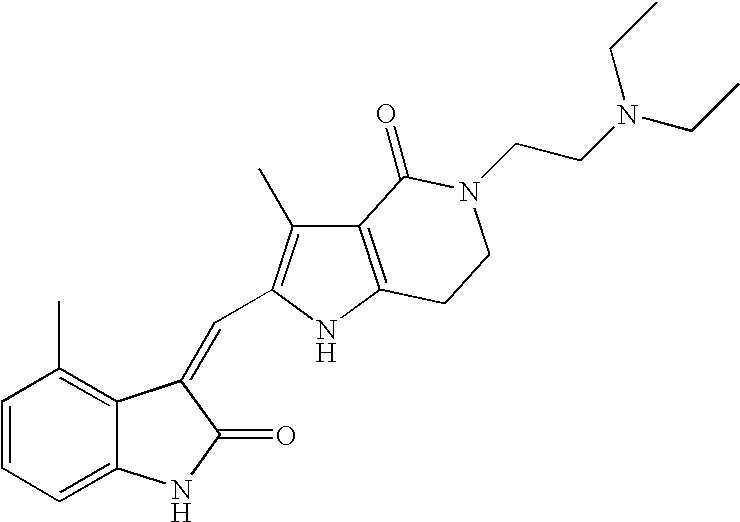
C1=CC=C2C(=C1C)C(=CC1=C(C)C3=C(N1)CCN(CCN(CC)CC)C3=O)C(=O)N2
